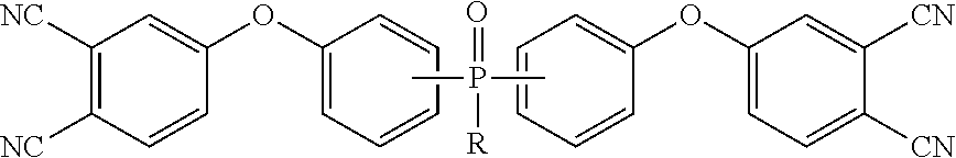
C1([NC])=C([NC])C=CC(OC2=CC=CC=C2)=C1.C1([CN])=CC(OC2=CC=CC=C2)=CC=C1[CN].CP(C)([R])=O
